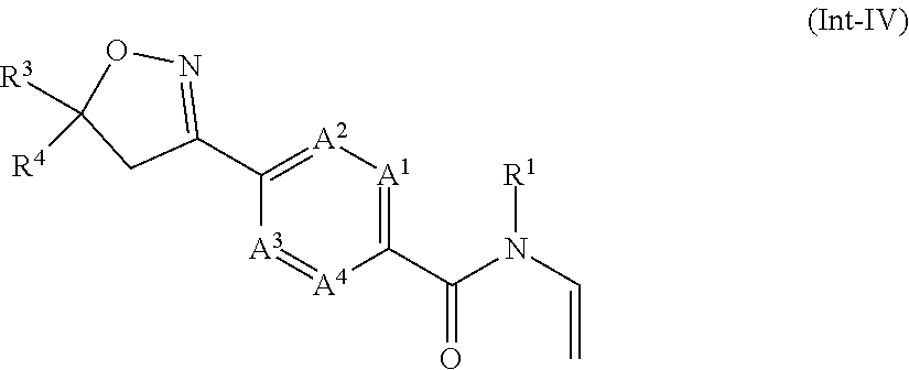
C1(C(N(C=C)[R1])=O)=[A1][A2]=C(C2=NOC([R3])([R4])C2)[A3]=[A4]1
